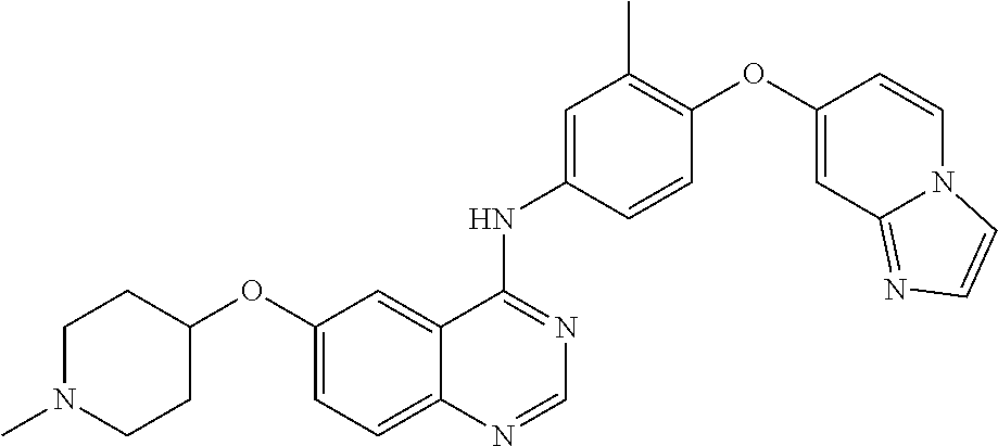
C12=CC=C(OC3CCN(C)CC3)C=C1C(NC1=CC(C)=C(OC3=CC4=NC=CN4C=C3)C=C1)=NC=N2
